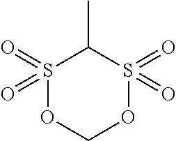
S1(=O)(=O)OCOS(=O)(=O)C1C
